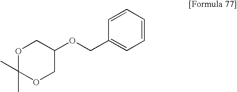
O1CC(OCC2=CC=CC=C2)COC1(C)C
